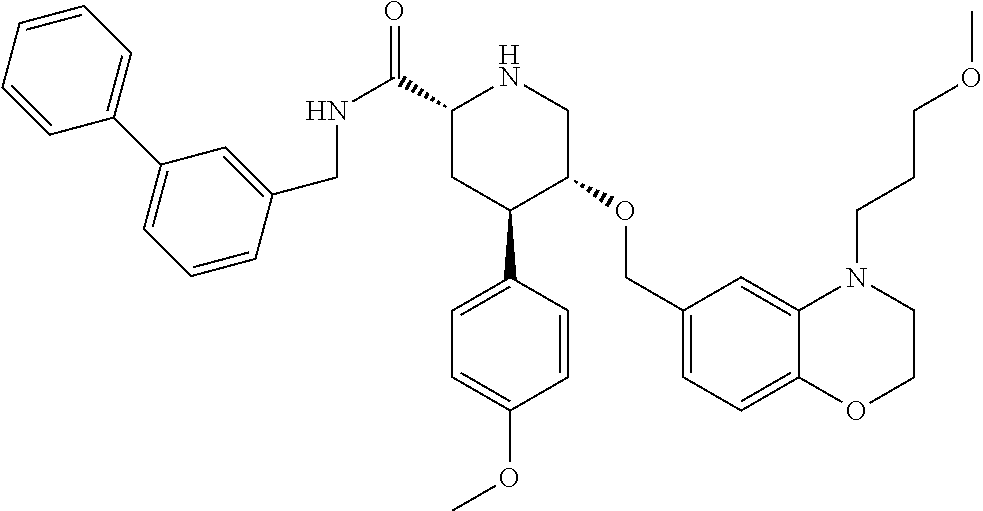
C1(C(NCC2=CC(C3=CC=CC=C3)=CC=C2)=O)CC(C2=CC=C(OC)C=C2)C(OCC2=CC=C3C(=C2)N(CCCOC)CCO3)CN1
